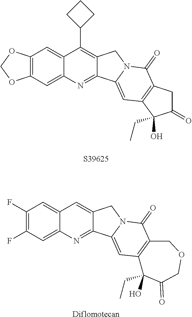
C12=C(C=C3C(=C1)C(C1CCC1)=C1C(=N3)C3=CC4=C(C(=O)N3C1)CC(=O)C4(O)CC)OCO2.[S39625].C1(F)=C(F)C=C2C(=C1)C=C1C(=N2)C2=CC3=C(C(=O)N2C1)COCC(=O)C3(CC)O.[Diflomotecan]
